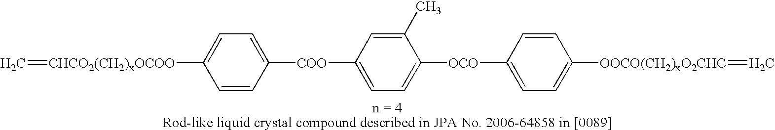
C=[CHCO2(CH2)xOCOO]C1=CC=C([COO]C2=CC=C([OCO]C3=CC=C([OOCO(CH2)xO2CHC]=C)C=C3)C(C)=C2)C=C1
